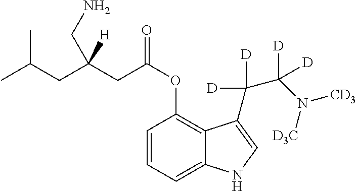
C1=CC=C2C(=C1OC(CC(CC(C)C)(CN)[H])=O)C(C(C(N([D3C])[CD3])([D])[D])([D])[D])=CN2
